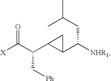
[X]C(C(C1C(C([NHR1])CC(C)C)C1)C[Ph])=O
